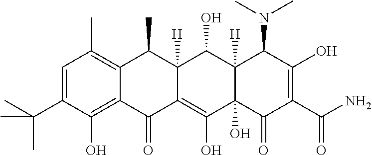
C1=C(C(C)(C)C)C(O)=C2C(=C1C)C(C)C1([H])C(=C(O)C3(O)C([H])(C1O)C(N(C)C)C(O)=C(C(N)=O)C3=O)C2=O
